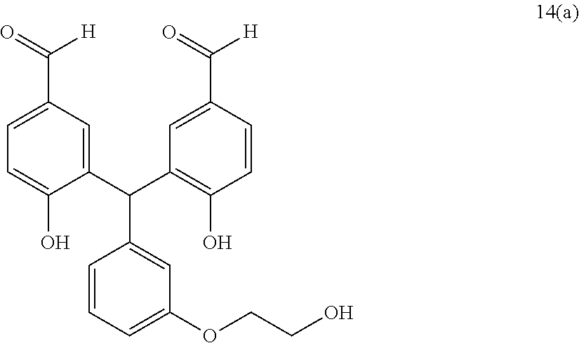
C1=CC=C(OCCO)C=C1C(C1=CC(C([H])=O)=CC=C1O)C1=C(O)C=CC(C([H])=O)=C1
